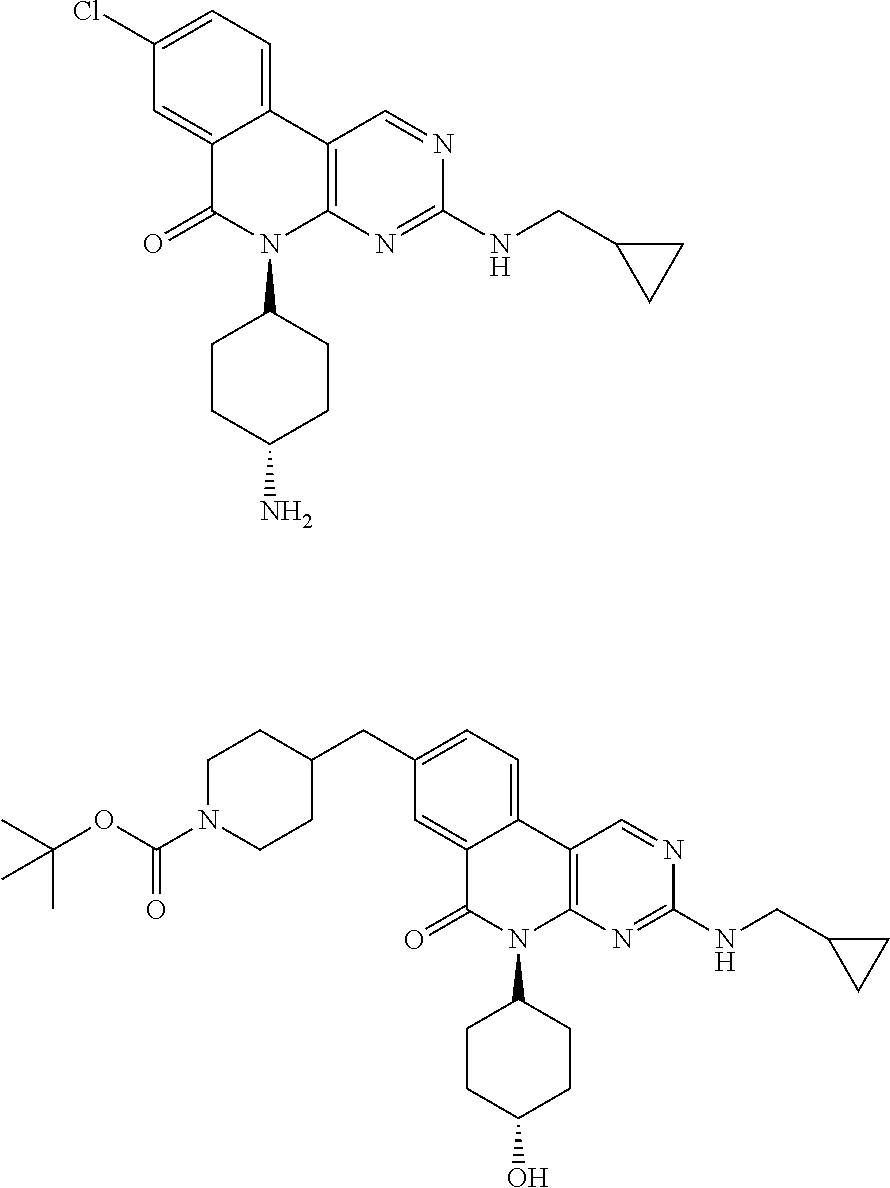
C1(Cl)=CC=C2C(=C1)C(=O)N(C1CCC(N)CC1)C1=C2C=NC(NCC2CC2)=N1.C1(CC2CCN(C(OC(C)(C)C)=O)CC2)=CC=C2C(=C1)C(=O)N(C1CCC(O)CC1)C1=C2C=NC(NCC2CC2)=N1
